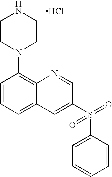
C1CN(C2=C3C(=CC=C2)C=C(S(=O)(C2=CC=CC=C2)=O)C=N3)CCN1.Cl
